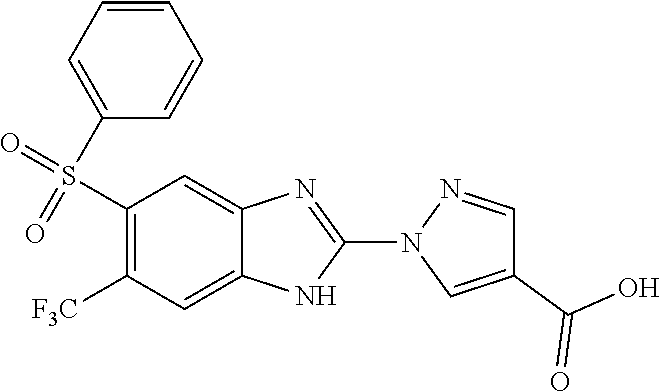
O=S(C1=CC=CC=C1)(=O)C1=C([F3C])C=C2NC(N3N=CC(C(=O)O)=C3)=NC2=C1
